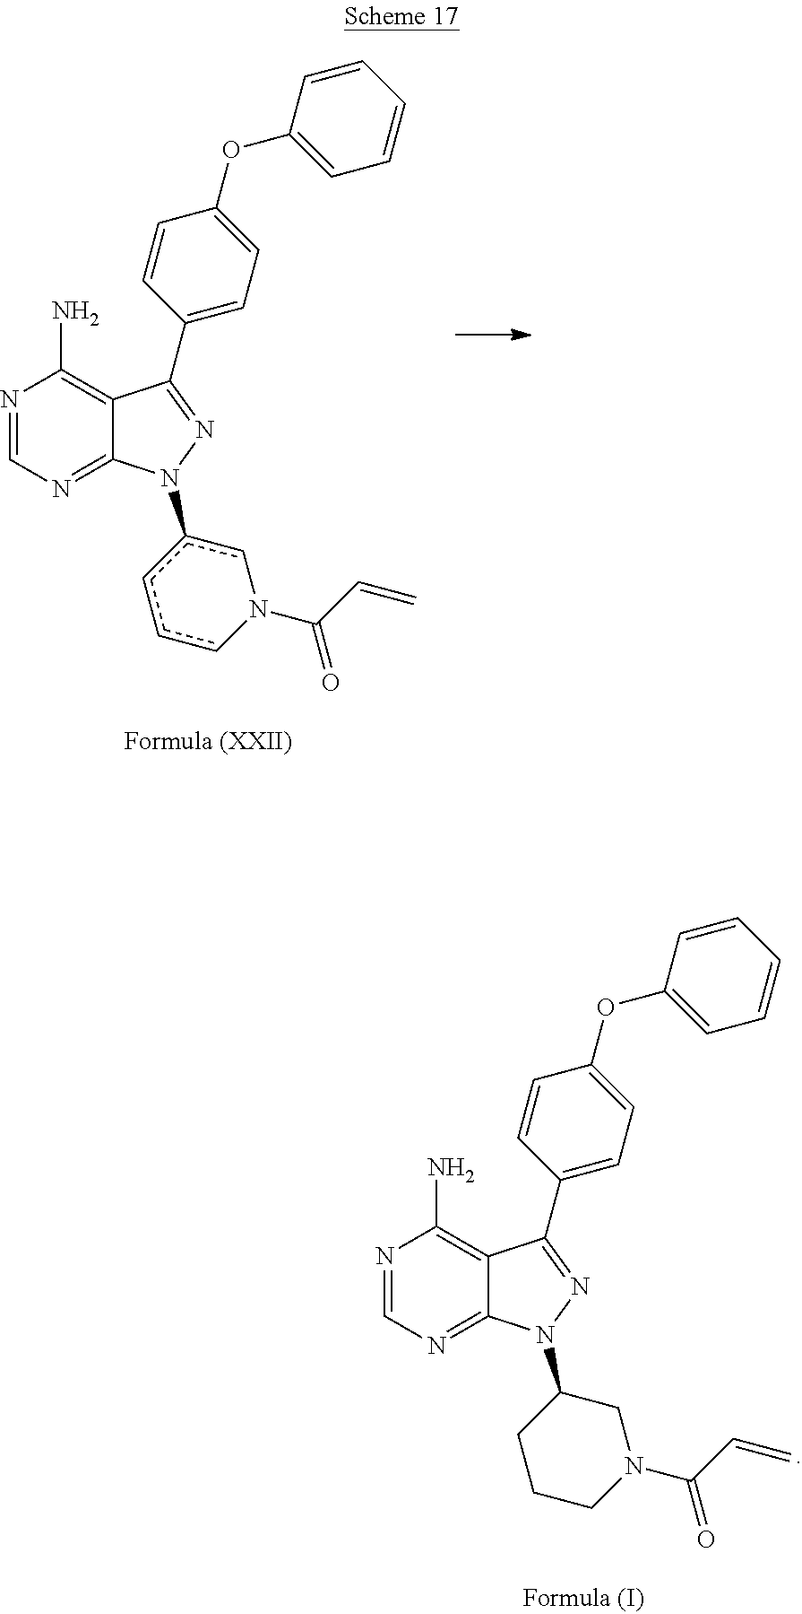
N1=CN=C2C(=C1N)C(C1=CC=C(OC3=CC=CC=C3)C=C1)=NN2C1CCCN(C(C=C)=O)C1.N1=CN=C2C(=C1N)C(C1=CC=C(OC3=CC=CC=C3)C=C1)=NN2c1cccN(C(C=C)=O)c1
